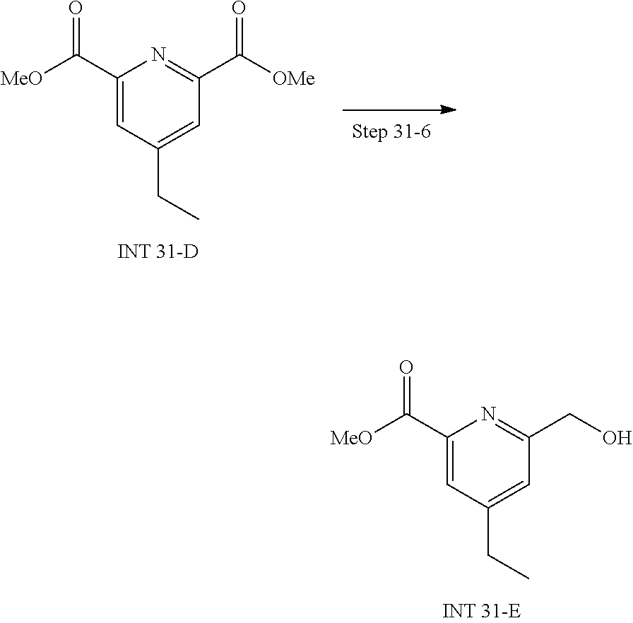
C1(C([MeO])=O)=CC(CC)=CC(CO)=N1.C1(C([MeO])=O)=CC(CC)=CC(C([OMe])=O)=N1
